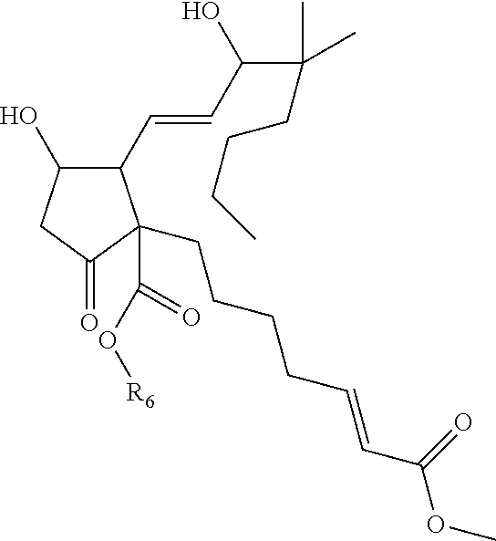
C1(C=CC(C(C)(C)CCCC)O)C(O)CC(=O)C1(CCCCC=CC(OC)=O)C(O[R6])=O
